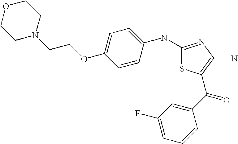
C1(NC2=CC=C(OCCN3CCOCC3)C=C2)=NC(N)=C(C(C2=CC(F)=CC=C2)=O)S1
